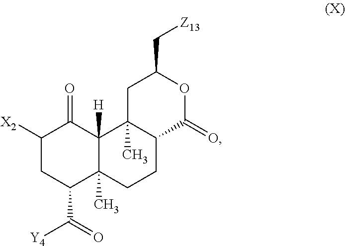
C1([X2])CC(C(=O)[Y4])C2(C)C([H])(C1=O)C1(C)C(CC2)C(=O)OC(C[Z13])C1
